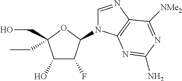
C1(O)C(F)C(N2C=NC3=C2N=C(N)N=C3[NMe2])OC1(CO)CC
